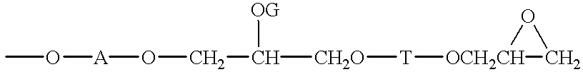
CO[A]OCC([CH2O][T][OCH2CH]1OC1)[OG]
